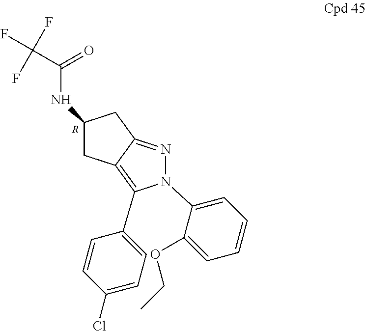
C1C2=C(C3=CC=C(Cl)C=C3)N(C3=CC=CC=C3OCC)N=C2CC1NC(C(F)(F)F)=O.[R]
